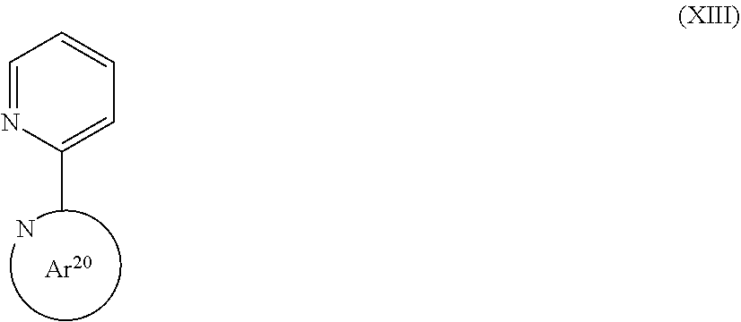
C1=NC(C)=CC=C1.N
